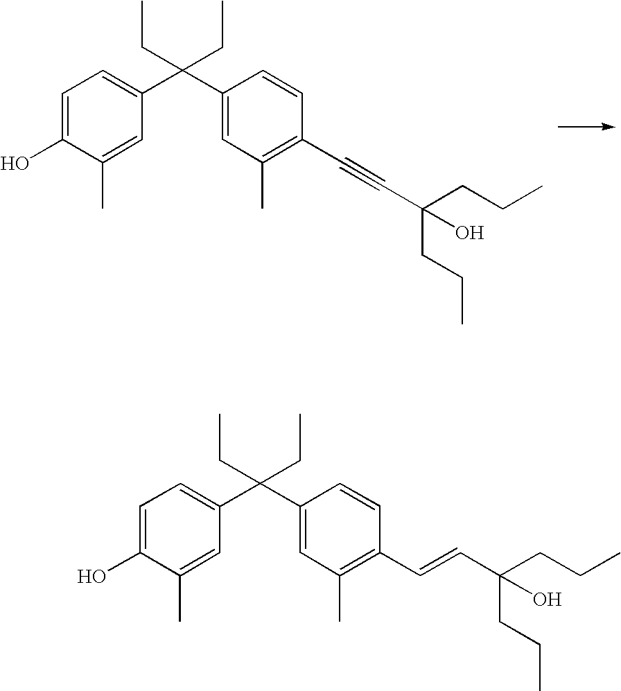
C1=C(O)C(C)=CC(C(C2=CC(C)=C(C#CC(CCC)(CCC)O)C=C2)(CC)CC)=C1.C1=C(O)C(C)=CC(C(C2=CC(C)=C(C=CC(CCC)(CCC)O)C=C2)(CC)CC)=C1
